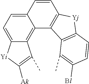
C12=CC=C3C(=C1C1=C(C=C2)[Yj]C2=C1C(C)=C([Bl])C=C2)C(C)=C([Ak])[Yi]3
